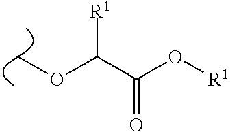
C(C(O[R1])=O)([R1])OC
